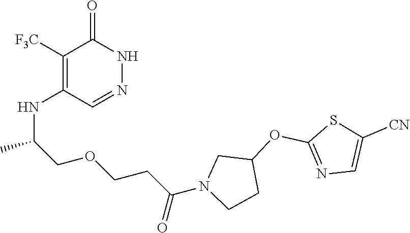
C1([F3C])=C(NC(C)COCCC(N2CCC(OC3=NC=C([CN])S3)C2)=O)C=NNC1=O
